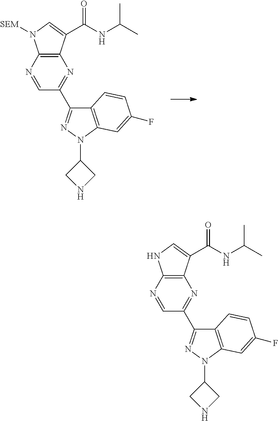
C1(C2=NN(C3CNC3)C3=C2C=CC(F)=C3)=NC2=C(N([SEM])C=C2C(NC(C)C)=O)N=C1.C1(C2=NN(C3CNC3)C3=C2C=CC(F)=C3)=NC2=C(NC=C2C(NC(C)C)=O)N=C1
